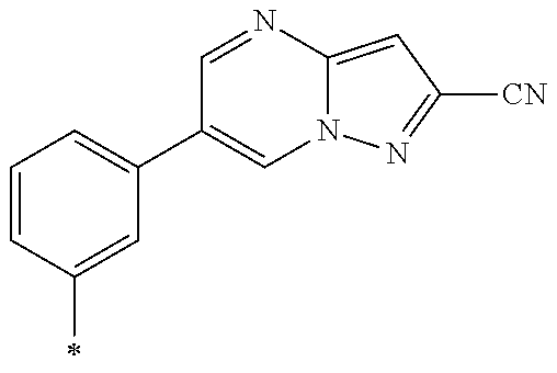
C1=CC(C)=CC(C2=CN3C(=CC([CN])=N3)N=C2)=C1
